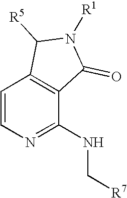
C1=CN=C(NC[R7])C2=C1C([R5])N([R1])C2=O
